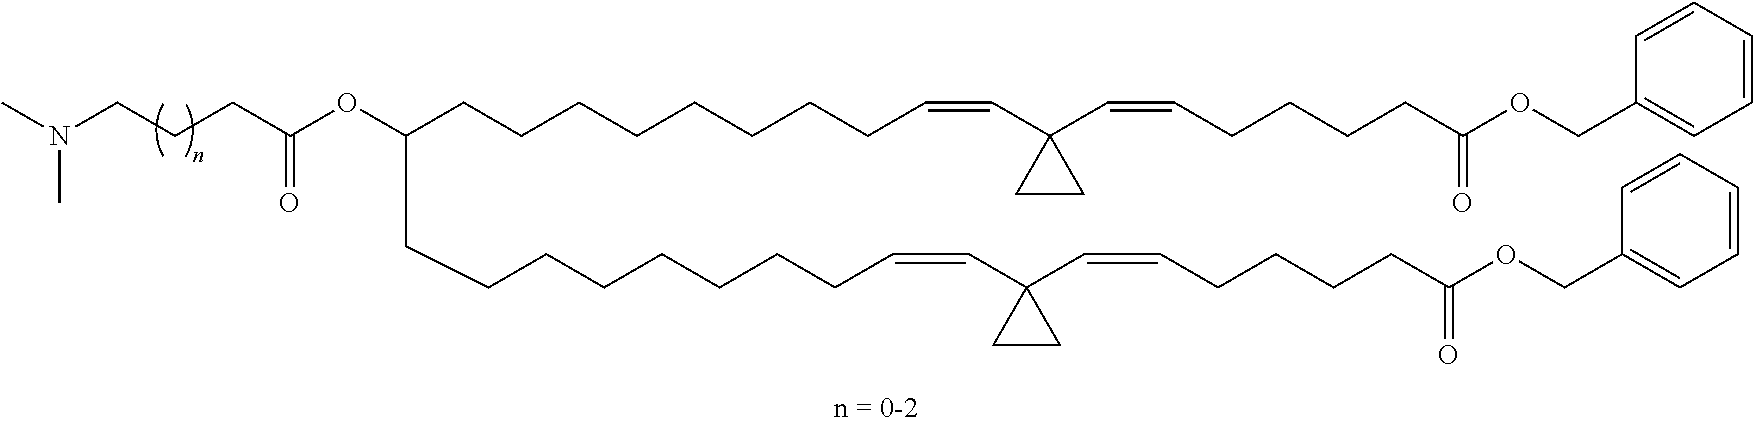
CN(CCCC(OC(CCCCCCCCC=CC1(C=CCCCCC(OCC2=CC=CC=C2)=O)CC1)CCCCCCCCC=CC1(C=CCCCCC(OCC2=CC=CC=C2)=O)CC1)=O)C
